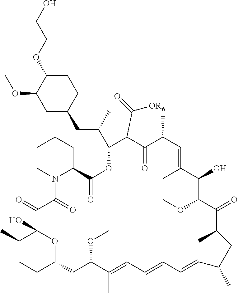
C1(C)CCC2OC1(O)C(=O)C(=O)N1C(C(=O)OC(C(CC3CCC(OCCO)C(OC)C3)C)C(C(=O)[OR6])C(=O)C(C)C=C(C)C(O)C(OC)C(=O)C(C)CC(C)C=CC=CC=C(C)C(OC)C2)CCCC1
